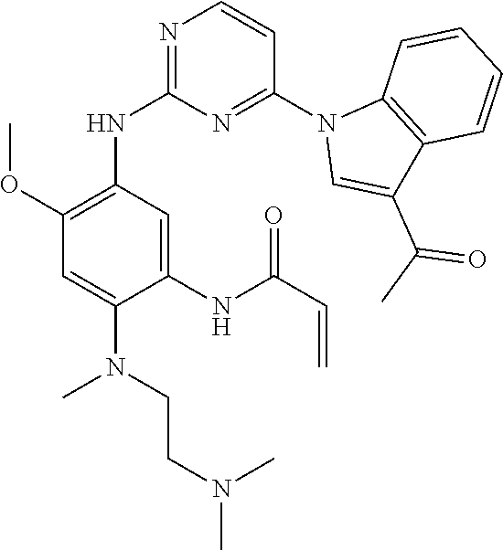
C1=C(N(C)CCN(C)C)C(NC(C=C)=O)=CC(NC2=NC=CC(N3C=C(C(C)=O)C4=C3C=CC=C4)=N2)=C1OC
